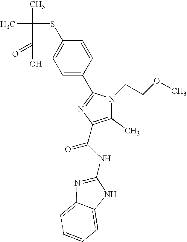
CC(C)(SC1=CC=C(C2=NC(C(NC3=NC4=CC=CC=C4N3)=O)=C(C)N2CCOC)C=C1)C(=O)O
